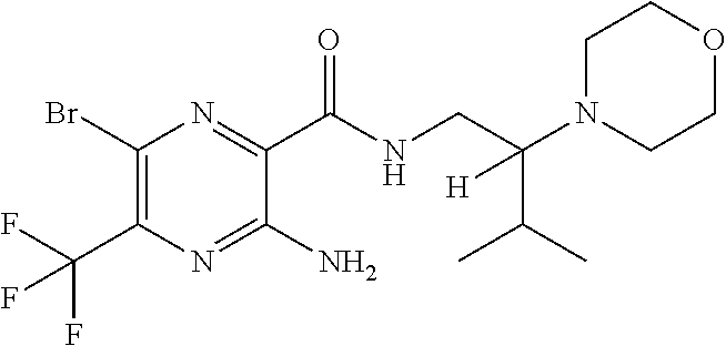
C1(Br)=C(C(F)(F)F)N=C(N)C(C(NCC(C(C)C)(N2CCOCC2)[H])=O)=N1
